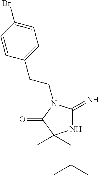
N1C(=N)N(CCC2=CC=C(Br)C=C2)C(=O)C1(C)CC(C)C
